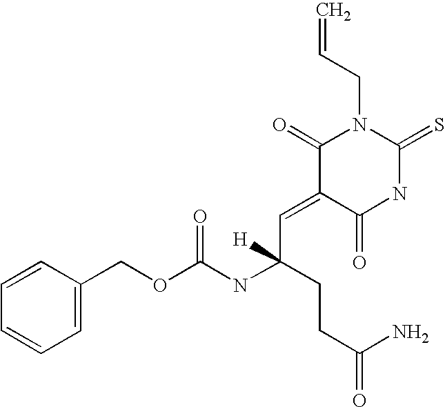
C1=C(COC(NC(CCC(N)=O)([H])C=C2C(=O)NC(=S)N(CC=C)C2=O)=O)C=CC=C1
